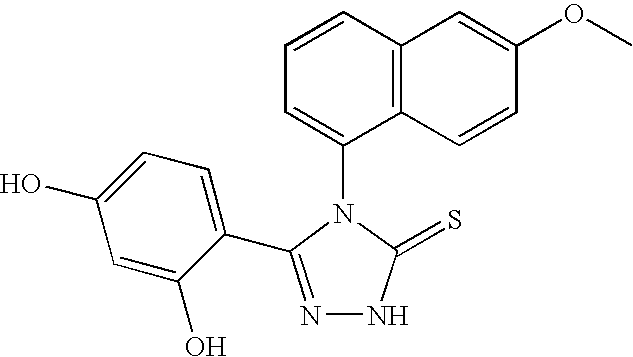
C1(N2C(=S)NN=C2C2=CC=C(O)C=C2O)=CC=CC2=C1C=CC(OC)=C2
